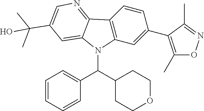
C12=C(C=C(C3=C(C)ON=C3C)C=C1)N(C(C1CCOCC1)C1=CC=CC=C1)C1=CC(C(C)(C)O)=CN=C21
